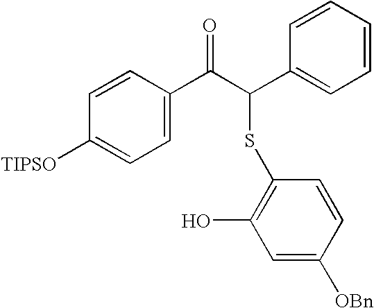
C1=CC([TIPSO])=CC=C1C(C(C1=CC=CC=C1)SC1=C(O)C=C([OBn])C=C1)=O
